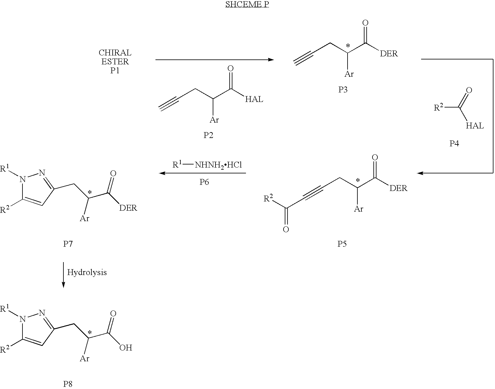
C(CC(C([HAL])=O)[Ar])#C.[P2].C(CC(C([DER])=O)[Ar])#C.[P3].[R2]C(=O)[HAL].[P4].C(CC(C([DER])=O)[Ar])#CC([R2])=O.[P5].[R1][NHNH2HCl].[P6].N1([R1])C([R2])=CC(CC(C([DER])=O)[Ar])=N1.[P7].N1([R1])C([R2])=CC(CC(C(O)=O)[Ar])=N1.[P8]
